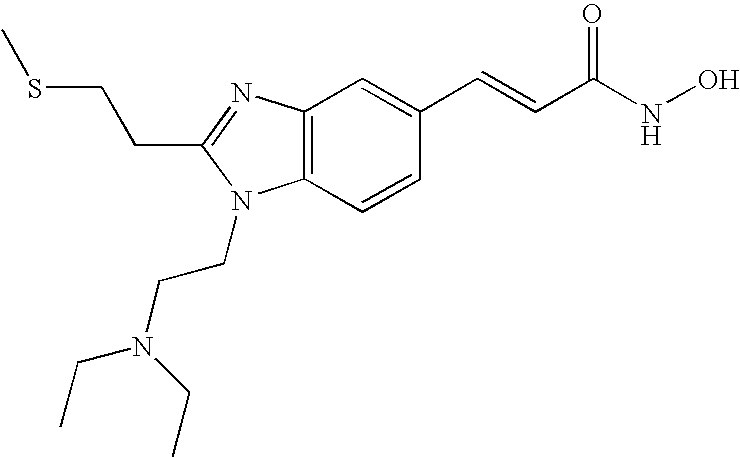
C12=C(N=C(CCSC)N1CCN(CC)CC)C=C(C=CC(=O)NO)C=C2
